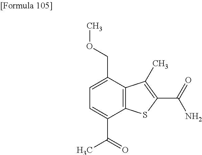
C1=C(C(=O)C)C2=C(C(COC)=C1)C(C)=C(C(=O)N)S2
